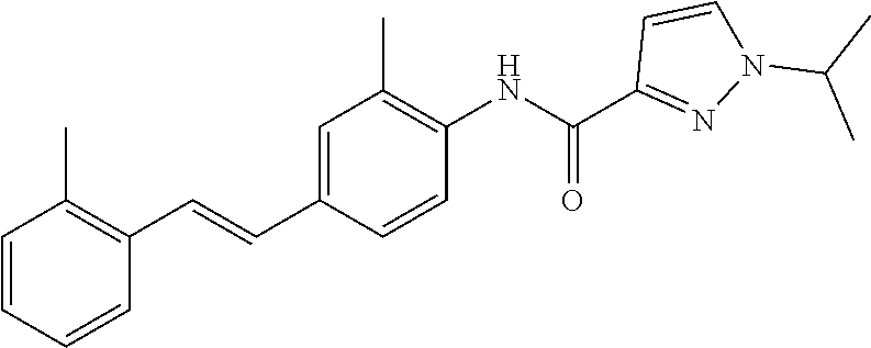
C1=C(C=CC2=C(C)C=CC=C2)C=CC(NC(C2=NN(C(C)C)C=C2)=O)=C1C
